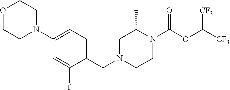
O1CCN(C2=CC=C(CN3CCN(C(OC([CF3])[CF3])=O)C(C)C3)C([f])=C2)CC1
